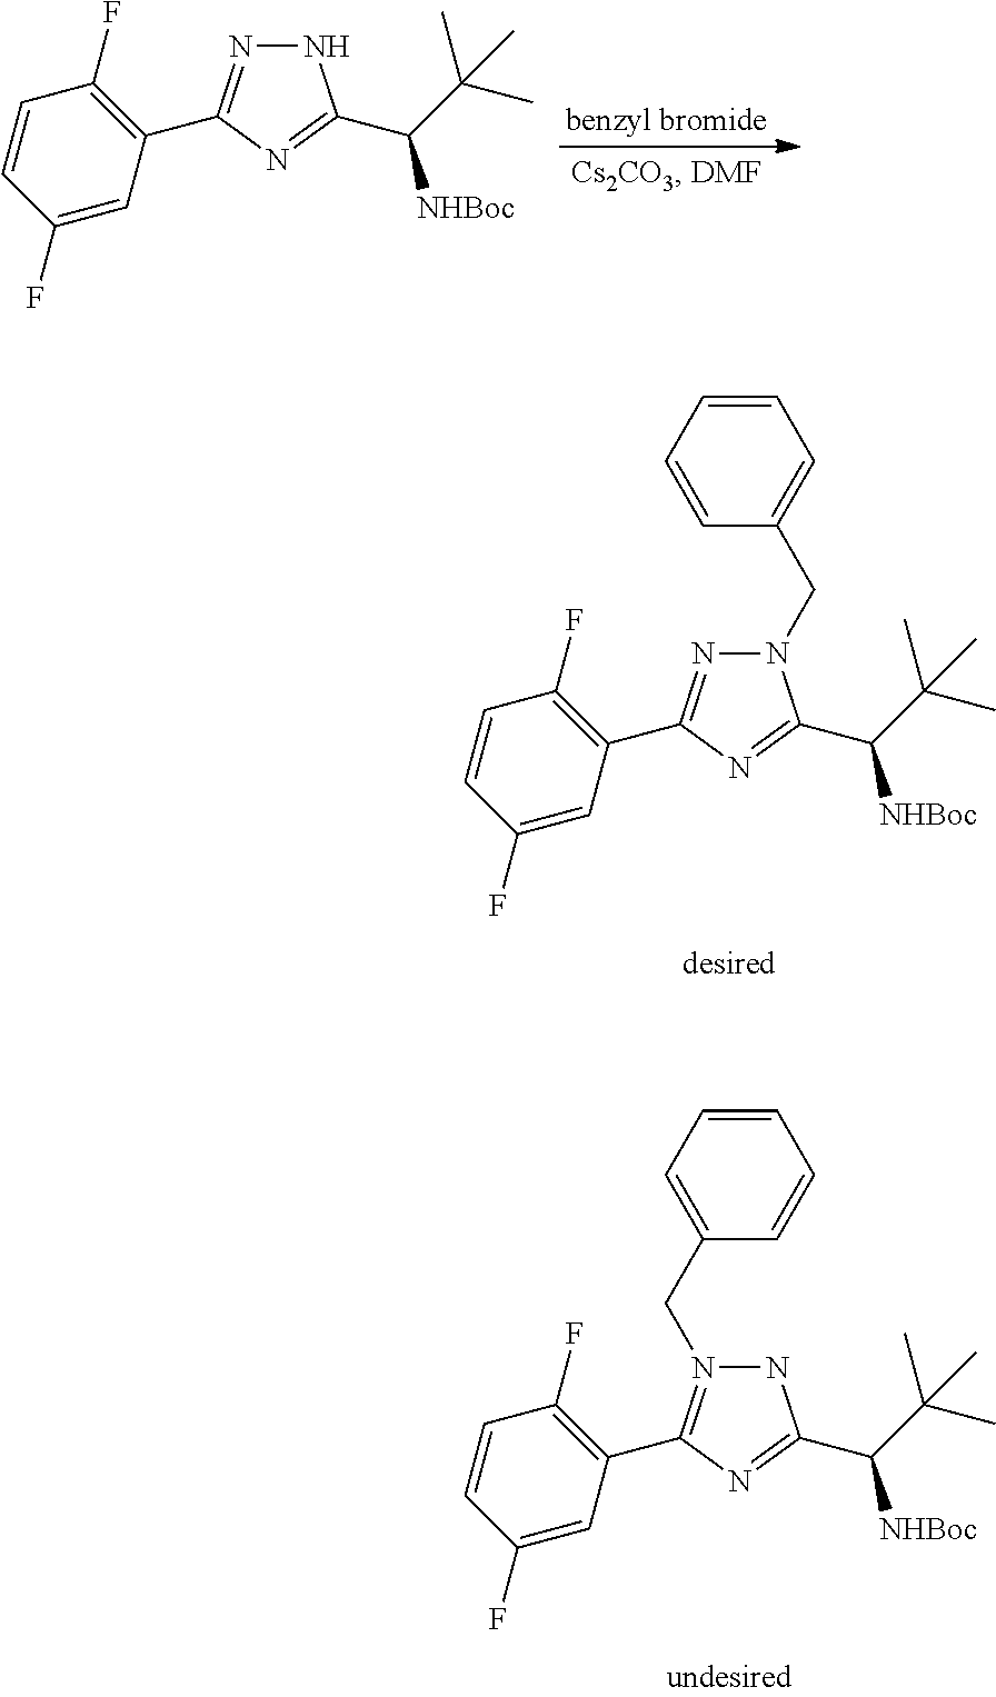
N1N=C(C2=C(F)C=CC(F)=C2)N=C1C(C(C)(C)C)[NHBoc].N1(CC2=CC=CC=C2)N=C(C2=C(F)C=CC(F)=C2)N=C1C(C(C)(C)C)[NHBoc].N1N(CC2=CC=CC=C2)=C(C2=C(F)C=CC(F)=C2)N=C1C(C(C)(C)C)[NHBoc]
